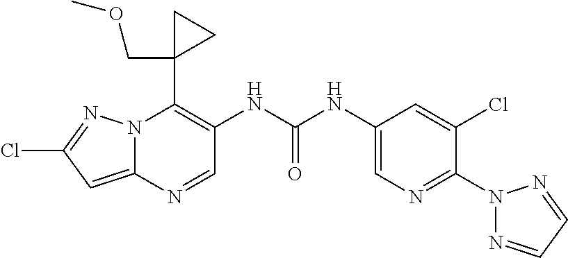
N12C(=CC(Cl)=N1)N=CC(NC(NC1=CN=C(N3N=CC=N3)C(Cl)=C1)=O)=C2C1(COC)CC1
